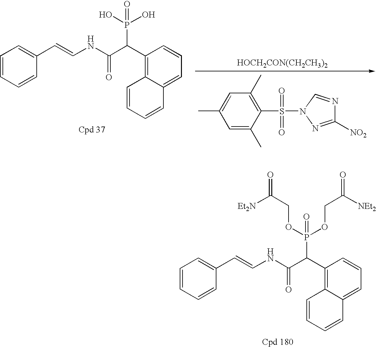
C1=CC=CC(C=CNC(C(C2=C3C(=CC=C2)C=CC=C3)P(OCC(=O)[NEt2])(OCC(=O)[Et2N])=O)=O)=C1.C1=C(C)C(S(N2N=C([NO2])N=C2)(=O)=O)=C(C)C=C1C.[HOCH2CON(CH2CH3)2].C1=CC=CC(C=CNC(C(C2=C3C(=CC=C2)C=CC=C3)P(O)(O)=O)=O)=C1
